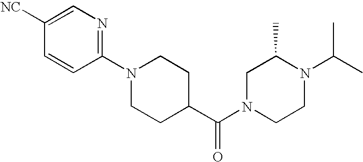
O=C(N1CC(C)N(C(C)C)CC1)C1CCN(C2=NC=C([NC])C=C2)CC1
